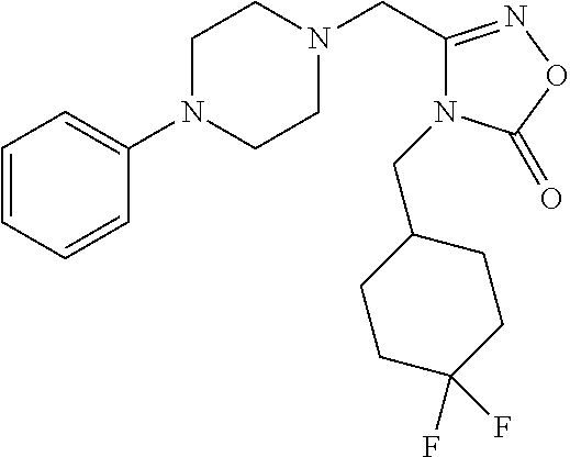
C1N(CC2=NOC(=O)N2CC2CCC(F)(F)CC2)CCN(C2=CC=CC=C2)C1
